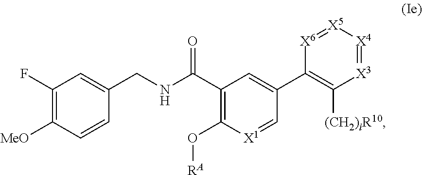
C1(F)=C([MeO])C=CC(CNC(C2=C(O[RA])[X1]=CC(C3=C([(CH2)iR10])[X3]=[X4][X5]=[X6]3)=C2)=O)=C1
